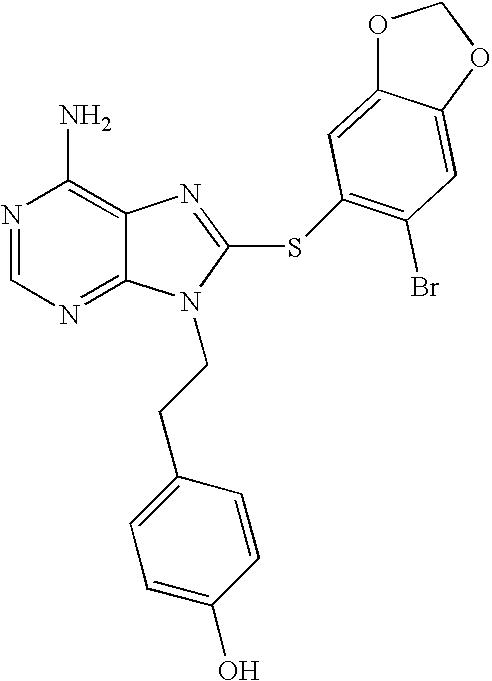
N1=CN=C2C(=C1N)N=C(SC1=C(Br)C=C3C(=C1)OCO3)N2CCC1=CC=C(O)C=C1
